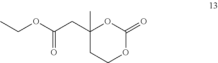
C1(CC(OCC)=O)(C)CCOC(=O)O1
